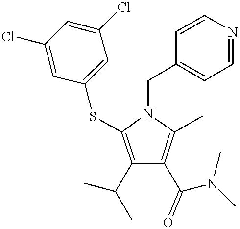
C1(C(C)C)=C(SC2=CC(Cl)=CC(Cl)=C2)N(CC2=CC=NC=C2)C(C)=C1C(N(C)C)=O
